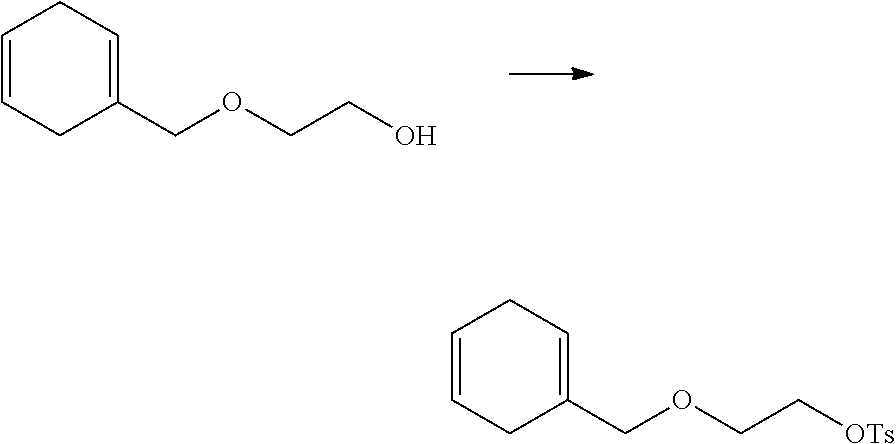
C1=CCC(COCCO)=CC1.C1=CCC(COCC[OTs])=CC1
